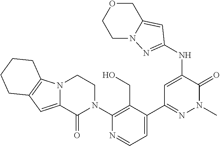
C1(N2CCN3C(=CC4=C3CCCC4)C2=O)=C(CO)C(C2=NN(C)C(=O)C(NC3=NN4C(=C3)COCC4)=C2)=CC=N1
